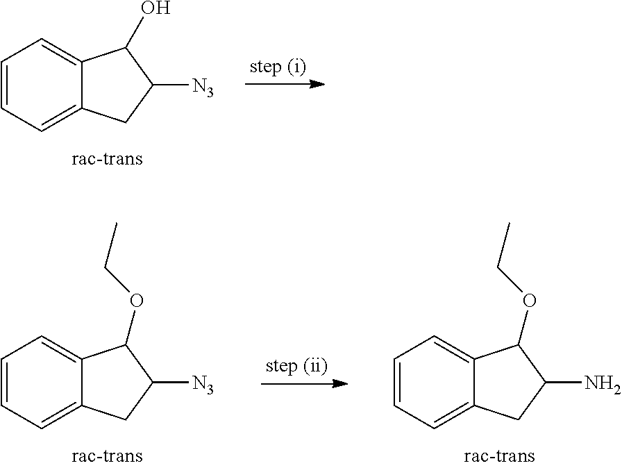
C1=CC=C2C(=C1)C(O)C([N3])C2.C1=CC=C2C(=C1)C(OCC)C([N3])C2.C1=CC=C2C(=C1)C(OCC)C(N)C2
